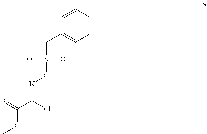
COC(C(Cl)=NOS(CC1=CC=CC=C1)(=O)=O)=O
